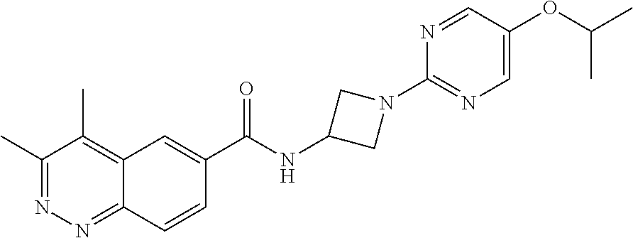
C1(C)=NN=C2C(=C1C)C=C(C(NC1CN(C3=NC=C(OC(C)C)C=N3)C1)=O)C=C2
